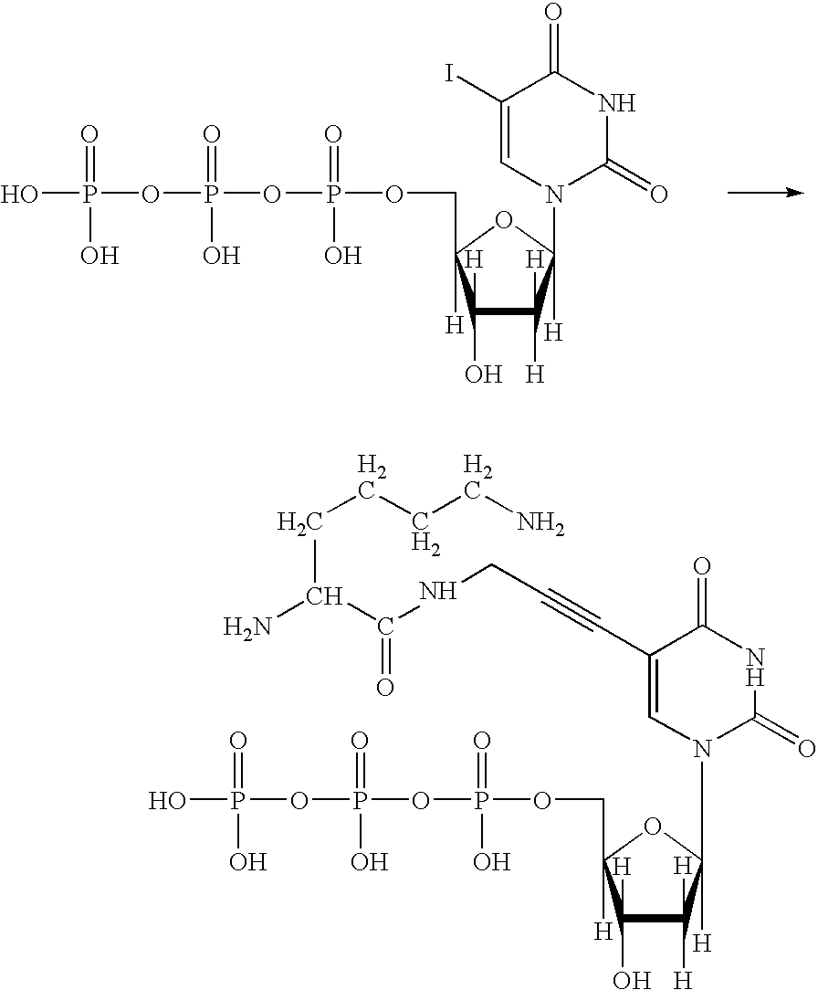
C1([H])(O)C([H])([H])C([H])(N2C(=O)NC(=O)C(I)=C2)OC1([H])COP(OP(OP(O)(O)=O)(=O)O)(=O)O.C1([H])(O)C([H])([H])C([H])(N2C(=O)NC(=O)C(C#CCNC(C(N)CCCCN)=O)=C2)OC1([H])COP(OP(OP(O)(O)=O)(=O)O)(=O)O
